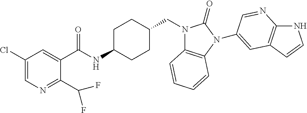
C1(Cl)=CN=C(C(F)F)C(C(NC2CCC(CN3C4=C(N(C5=CC6=C(NC=C6)N=C5)C3=O)C=CC=C4)CC2)=O)=C1
